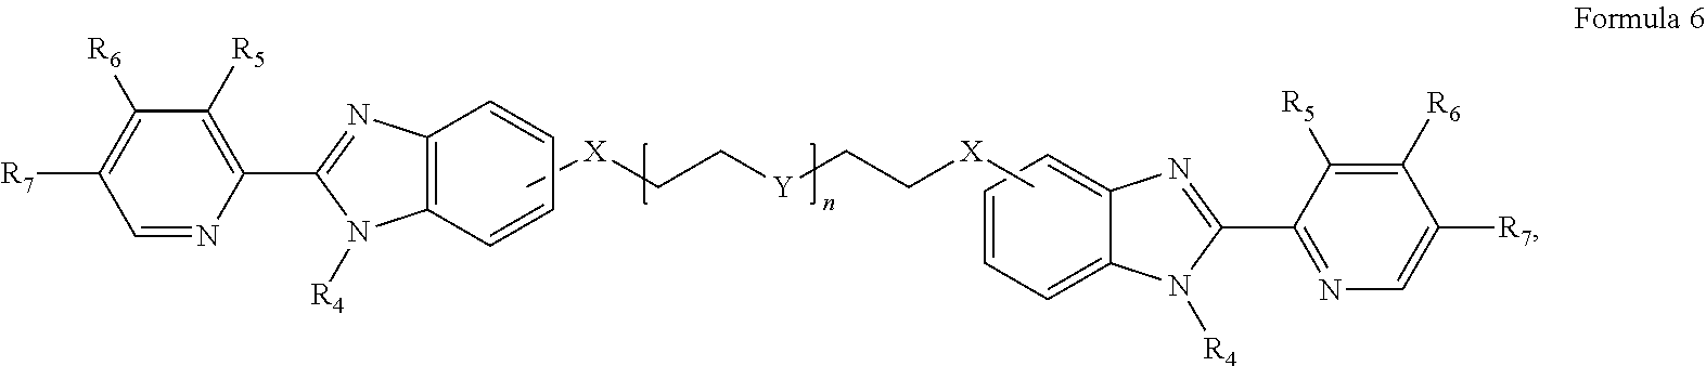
C1=NC(C2=NC3=C(N2[R4])C=CC=C3)=C([R5])C([R6])=C1[R7].C[X]CC[Y]CC[X]C.C1=C2C(=CC=C1)N([R4])C(C1=NC=C([R7])C([R6])=C1[R5])=N2
